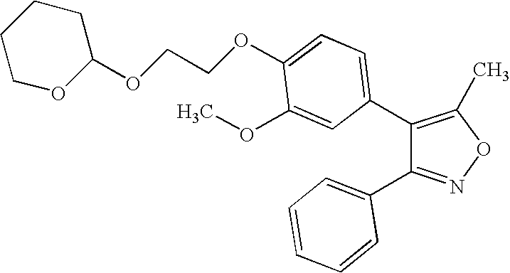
C1(C2=CC=C(OCCOC3CCCCO3)C(OC)=C2)=C(C)ON=C1C1=CC=CC=C1
